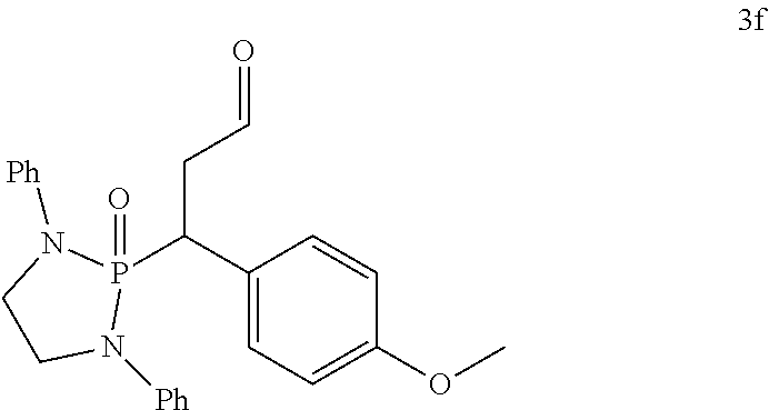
P1(C(C2=CC=C(OC)C=C2)CC=O)(=O)N([Ph])CCN1[Ph]
